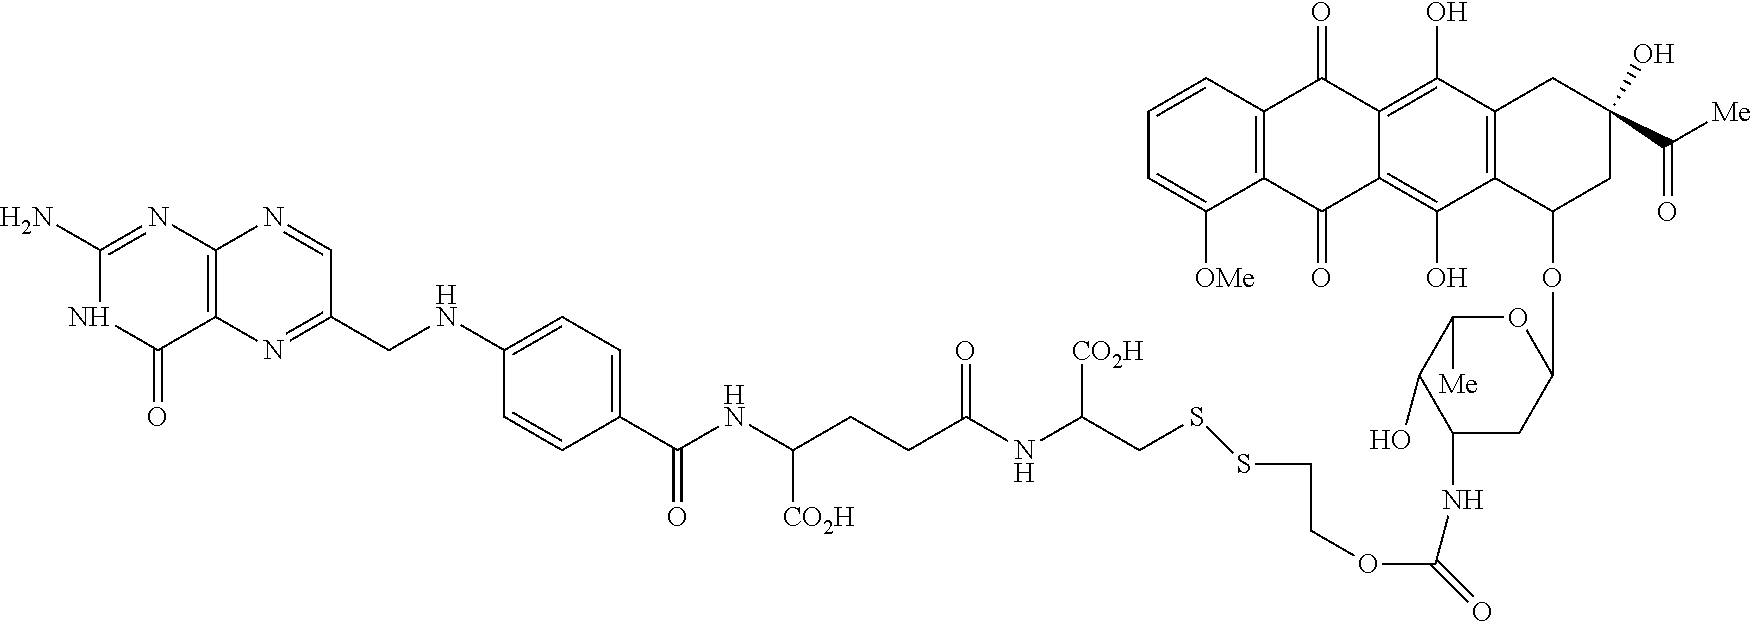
C1=CC(C(=O)NC(CCC(=O)NC(CSSCCOC(NC2CC(OC3CC(C(=O)[Me])(O)CC4=C3C(O)=C3C(=C4O)C(=O)C4=C(C3=O)C([OMe])=CC=C4)OC([Me])C2O)=O)[CO2H])[CO2H])=CC=C1NCC1=NC2=C(N=C1)N=C(N)NC2=O
